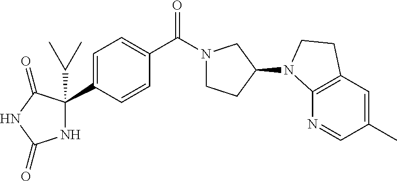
C1=C(C2(C(C)C)NC(=O)NC2=O)C=CC(C(N2CCC(N3C4=C(C=C(C)C=N4)CC3)C2)=O)=C1
